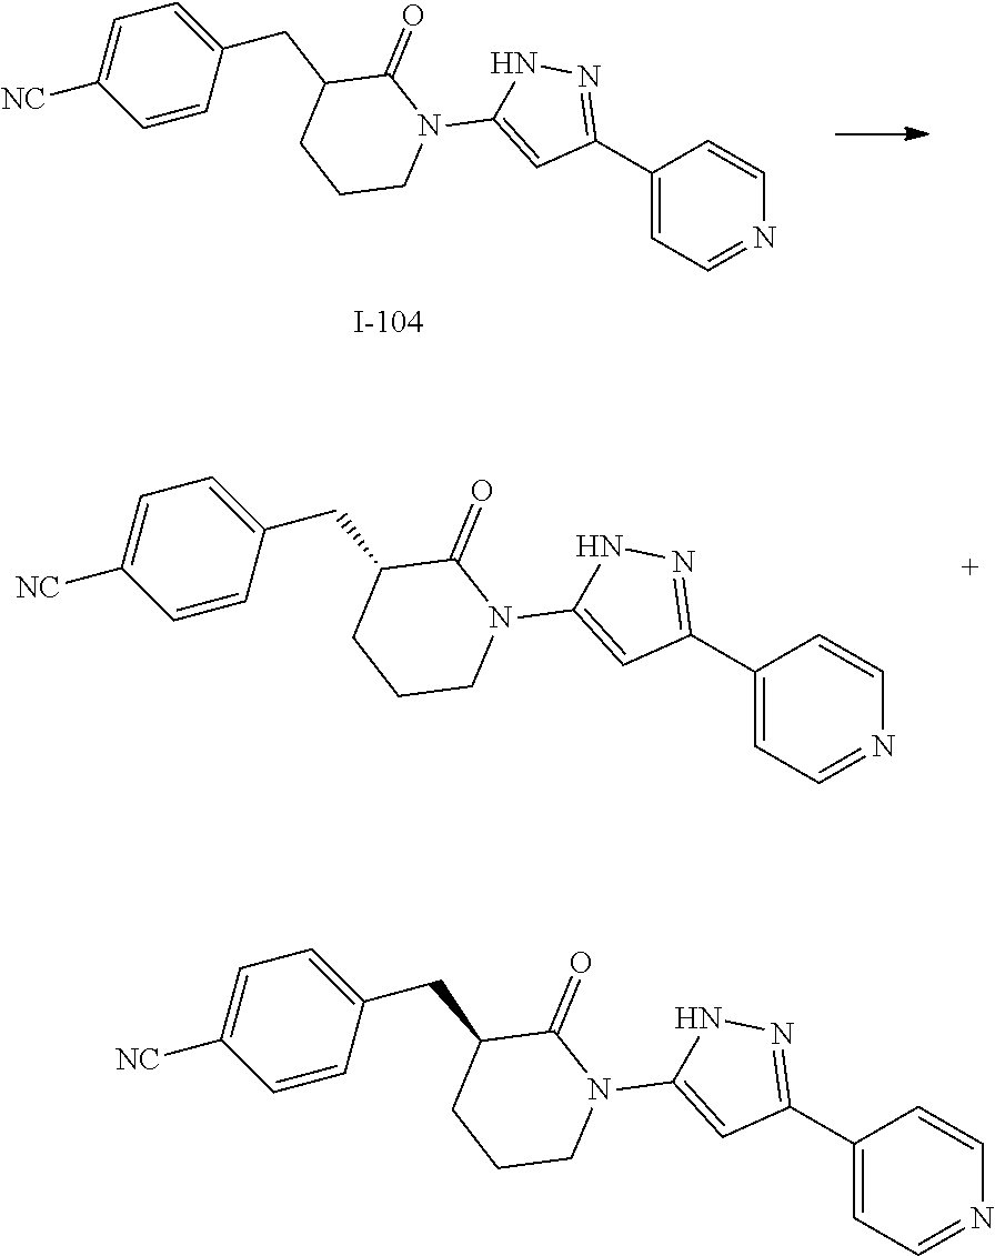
N1(C2=CC(C3=CC=NC=C3)=NN2)C(=O)C(CC2=CC=C([NC])C=C2)CCC1.N1(C2=CC(C3=CC=NC=C3)=NN2)C(=O)C(CC2=CC=C([NC])C=C2)CCC1.N1(C2=CC(C3=CC=NC=C3)=NN2)C(=O)C(CC2=CC=C([NC])C=C2)CCC1
